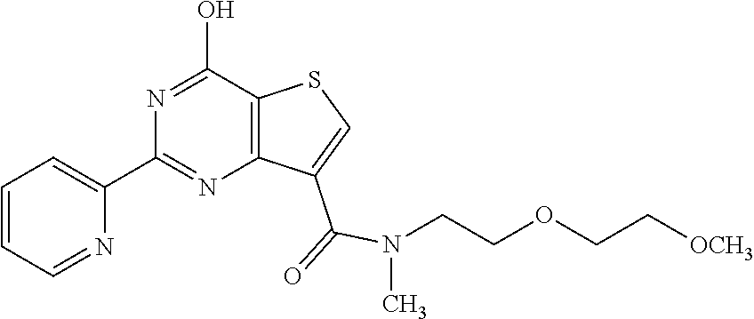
C12=C(C(O)=NC(C3=CC=CC=N3)=N1)SC=C2C(=O)N(C)CCOCC[OCH3]
